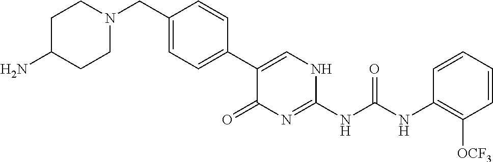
N1(CC2=CC=C(C3=CNC(NC(NC4=C([OCF3])C=CC=C4)=O)=NC3=O)C=C2)CCC(N)CC1
